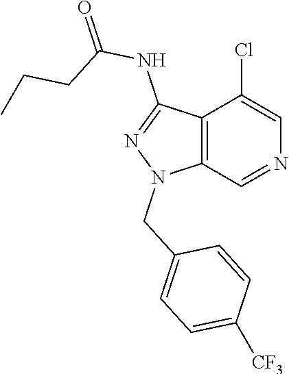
C12=C(C=NC=C1Cl)N(CC1=CC=C([CF3])C=C1)N=C2NC(=O)CCC
